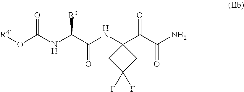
O(C(NC(C(NC1(C(C(N)=O)=O)CC(F)(F)C1)=O)[R3])=O)[R4]
